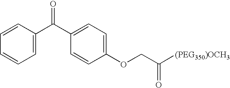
C1=CC(C(C2=CC=C(OCC([(PEG350)OCH3])=O)C=C2)=O)=CC=C1
